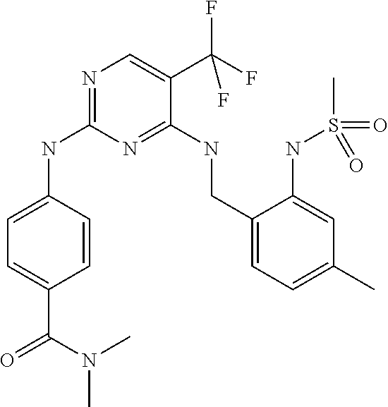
C1=C(NC2=NC=C(C(F)(F)F)C(NCC3=CC=C(C)C=C3NS(C)(=O)=O)=N2)C=CC(C(=O)N(C)C)=C1
